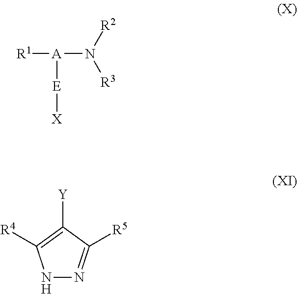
[A](N([R2])[R3])([R1])[E][X].[Y]C1=C([R4])NN=C1[R5]
